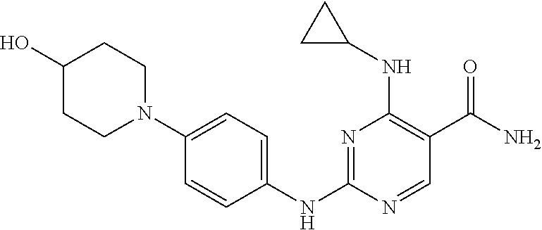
N1=C(NC2=CC=C(N3CCC(O)CC3)C=C2)N=CC(C(N)=O)=C1NC1CC1
